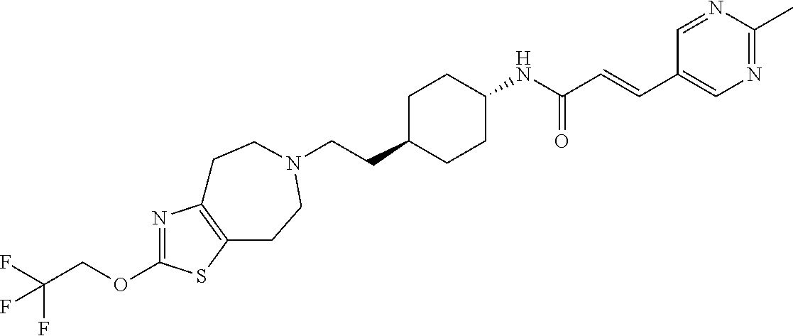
C(CC1CCC(NC(C=CC2=CN=C(C)N=C2)=O)CC1)N1CCC2=C(N=C(OCC(F)(F)F)S2)CC1
